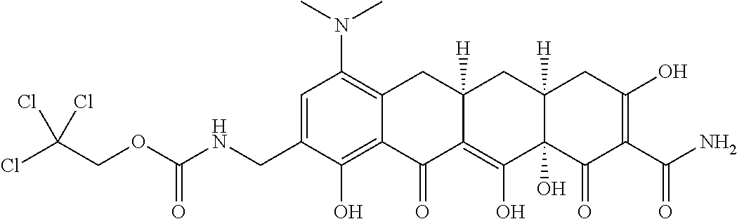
C1=C(CNC(OCC(Cl)(Cl)Cl)=O)C(O)=C2C(=C1N(C)C)CC1([H])C(=C(O)C3(O)C([H])(C1)CC(O)=C(C(N)=O)C3=O)C2=O
